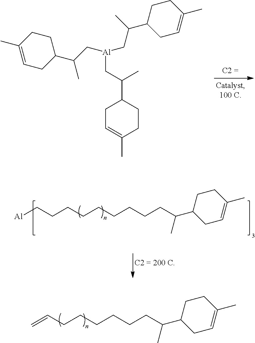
C(CCCCC=C)CC(C1CCC(C)=CC1)C.C1(C)=CCC(C(C[Al](CC(C2CCC(C)=CC2)C)CC(C2CC=C(C)CC2)C)C)CC1.C(CCCCCCC[Al])CC(C1CCC(C)=CC1)C
